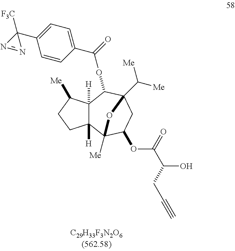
C(=O)(OC1C2([H])C([H])(C3([Me])C(OC(C(CC#C)O)=O)CC1(C([Me])[Me])O3)CCC2[Me])C1=CC=C(C2([F3C])N=N2)C=C1
